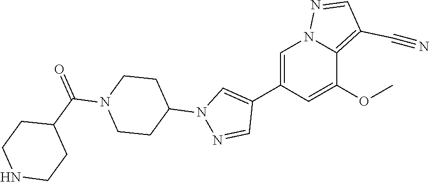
C1(C2=CN(C3CCN(C(C4CCNCC4)=O)CC3)N=C2)=CN2N=CC(C#N)=C2C(OC)=C1
